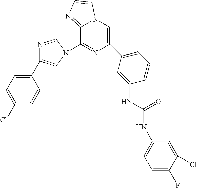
N1=CN(C2=NC(C3=CC=CC(NC(NC4=CC=C(F)C(Cl)=C4)=O)=C3)=CN3C2=NC=C3)C=C1C1=CC=C(Cl)C=C1
